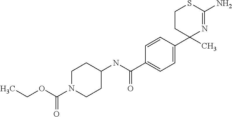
CC1(C2=CC=C(C(NC3CCN(C(OCC)=O)CC3)=O)C=C2)N=C(N)SCC1
